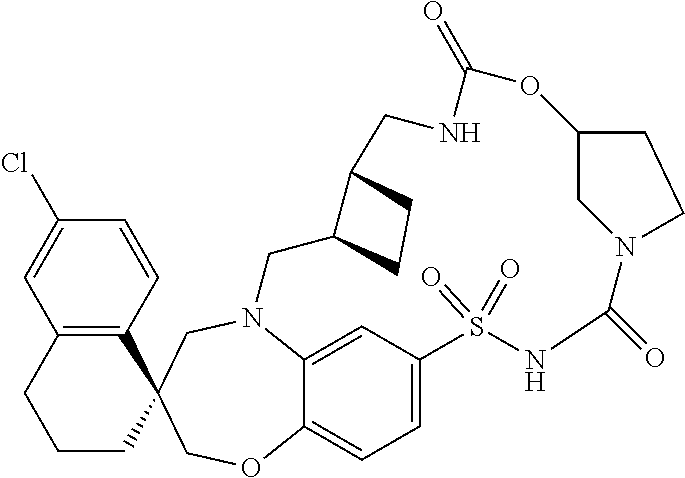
N12C3=CC(=CC=C3OCC3(C4=C(C=C(Cl)C=C4)CCC3)C1)S(=O)(=O)NC(=O)N1CC(OC(=O)NCC3C(C2)CC3)CC1
